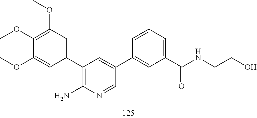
O(C)C1=CC(C2=C(N)N=CC(C3=CC(C(NCCO)=O)=CC=C3)=C2)=CC(OC)=C1OC
